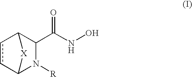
c1cC2C(C(=O)NO)N([R])C1[X]2
